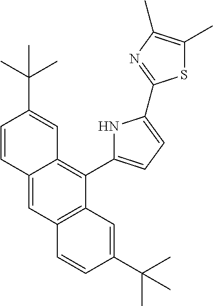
C12=CC3=C(C(C4=CC=C(C5=NC(C)=C(C)S5)N4)=C1C=C(C(C)(C)C)C=C2)C=C(C(C)(C)C)C=C3
